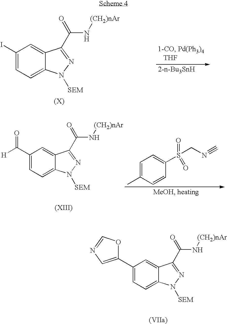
C1(C2=CN=CO2)=CC=C2C(=C1)C(C(=O)N[(CH2)nAr])=NN2[SEM].C1(I)=CC=C2C(=C1)C(C(=O)N[(CH2)nAr])=NN2[SEM].C1=C(C)C=CC(S(CN#C)(=O)=O)=C1.C1(C([H])=O)=CC=C2C(=C1)C(C(=O)N[(CH2)nAr])=NN2[SEM]
